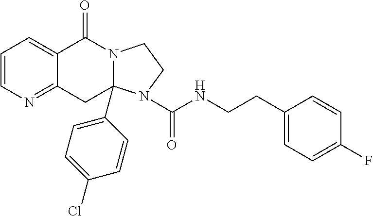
C1=CN=C2C(=C1)C(=O)N1CCN(C(=O)NCCC3=CC=C(F)C=C3)C1(C1=CC=C(Cl)C=C1)C2
